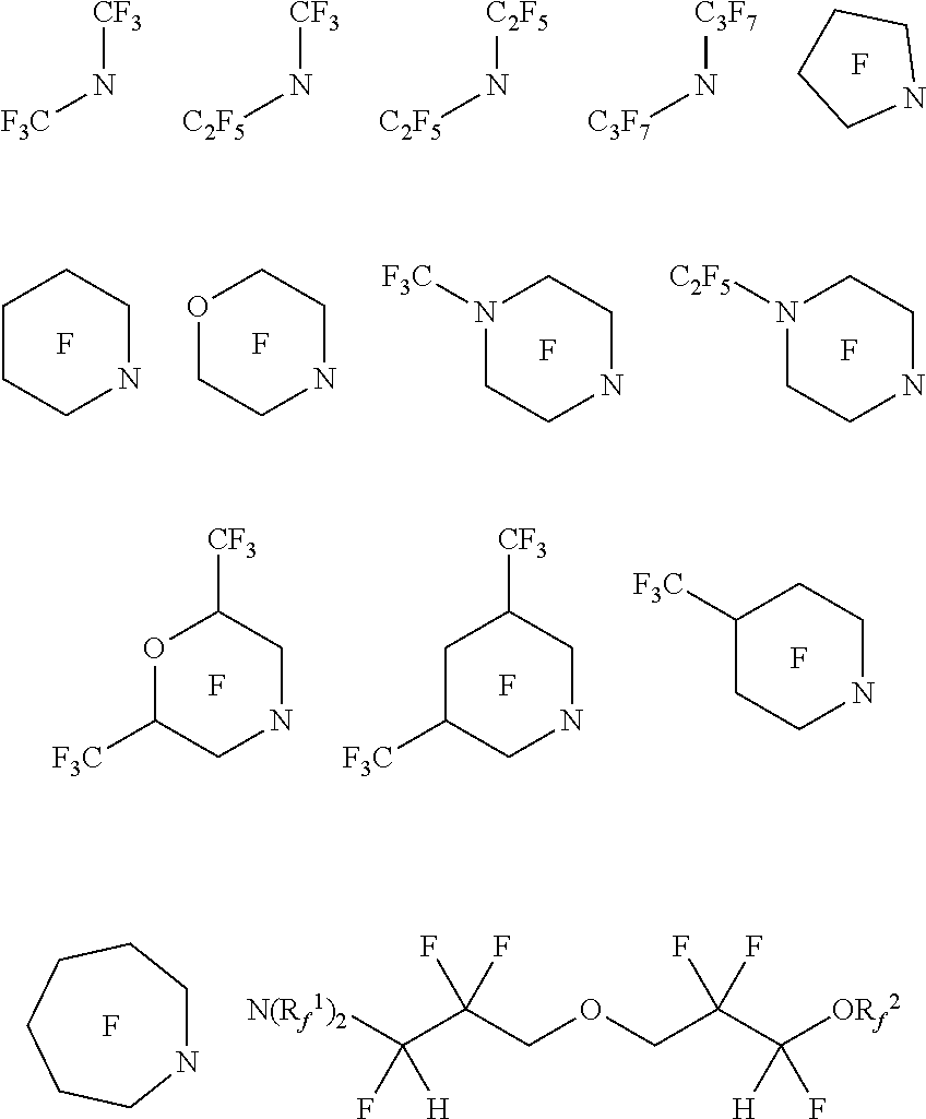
N1CCCC1.F.[F3C]N[CF3].[C2F5]N[CF3].[C2F5]N[C2F5].[C3F7]N[C3F7].C1CCNCC1.F.O1CCNCC1.F.N1([F3C])CCNCC1.F.N1([C2F5])CCNCC1.F.O1C([F3C])CNCC1[CF3].F.C1C([F3C])CNCC1[CF3].F.C1([F3C])CCNCC1.F.N1CCCCCC1.F.[N(Rf1)2]C(C(COCC(C([ORf2])([H])F)(F)F)(F)F)(F)[H]
